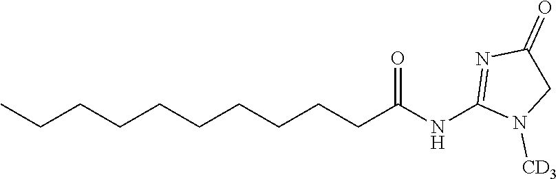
CCCCCCCCCCC(NC1=NC(=O)CN1[CD3])=O
